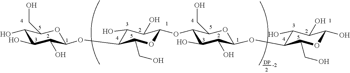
C1(O)C(O)C(O)C(OC2C(O)C(O)C(OC3C(O)C(O)C(OC4C(O)C(O)C(O)OC4CO)OC3CO)OC2CO)OC1CO.[DP]
